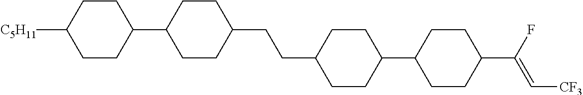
C1(C2CCC(C(F)=C[CF3])CC2)CCC(CCC2CCC(C3CCC([C5H11])CC3)CC2)CC1
